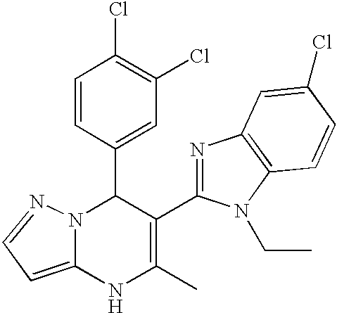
C1(C2N3C(=CC=N3)NC(C)=C2C2=NC3=C(N2CC)C=CC(Cl)=C3)=CC(Cl)=C(Cl)C=C1
